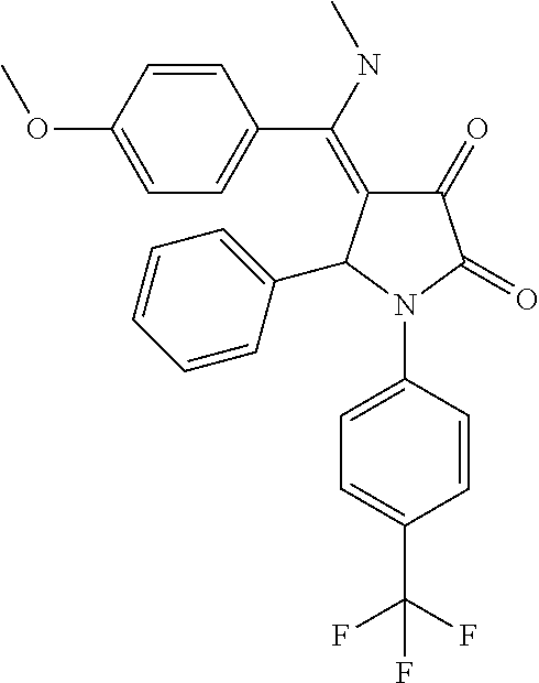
N(C(=C1C(=O)C(=O)N(C2=CC=C(C(F)(F)F)C=C2)C1C1=CC=CC=C1)C1=CC=C(OC)C=C1)C
